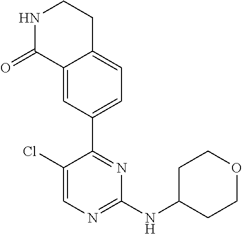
C12=CC(C3=NC(NC4CCOCC4)=NC=C3Cl)=CC=C1CCNC2=O
